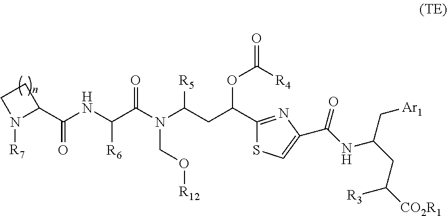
C1CN([R7])C1C(NC(C(N(C(CC(OC(=O)[R4])C1=NC(C(NC(CC([R3])[CO2R1])C[Ar1])=O)=CS1)[R5])CO[R12])=O)[R6])=O
